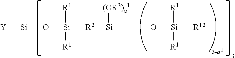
[Y][Si]O[Si]([R2][Si]([(OR3)a1])O[Si]([R12])([R1])[R1])([R1])[R1]
